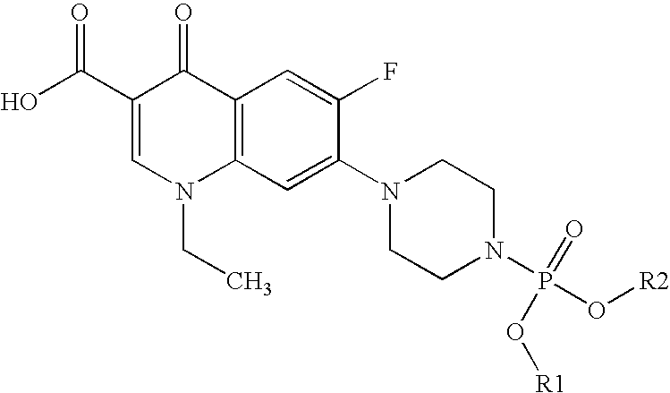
OC(C1=CN(CC)C2=C(C1=O)C=C(F)C(N1CCN(P(O[R2])(=O)O[R1])CC1)=C2)=O
